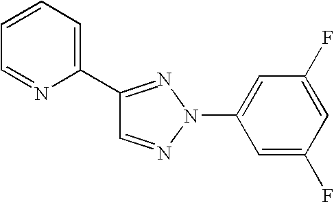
C1(C2=CC=CC=N2)=NN(C2=CC(F)=CC(F)=C2)N=C1
